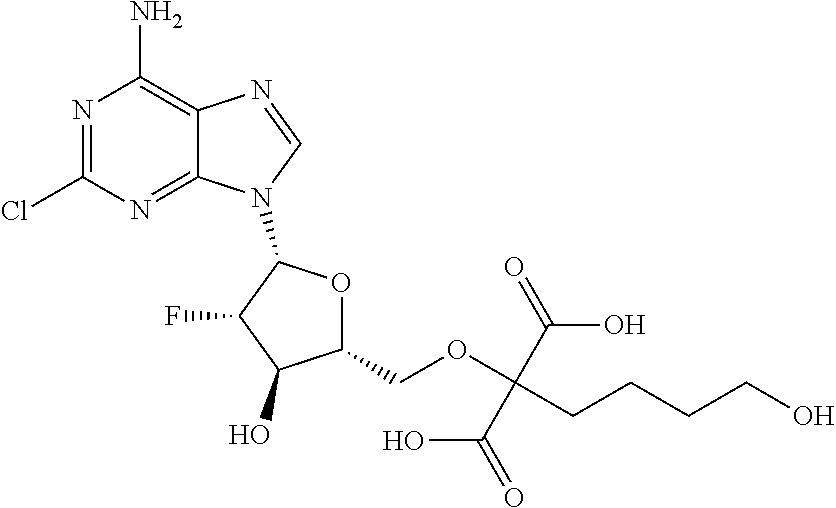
N1=C(Cl)N=C2C(=C1N)N=CN2C1OC(COC(CCCCO)(C(=O)O)C(=O)O)C(O)C1F
